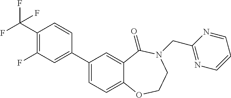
C1(C(F)(F)F)=C(F)C=C(C2=CC=C3C(=C2)C(=O)N(CC2=NC=CC=N2)CCO3)C=C1
